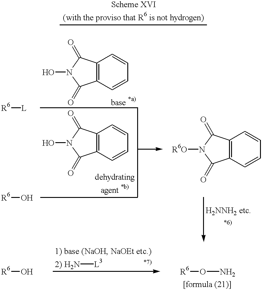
[R6][L].C12=C(C=CC=C1)C(=O)N(O)C2=O.C12=C(C=CC=C1)C(=O)N(O)C2=O.[R6]O.C12=C(C=CC=C1)C(=O)N([R6O])C2=O.[R6]O.[R6]ON.N[L3]
